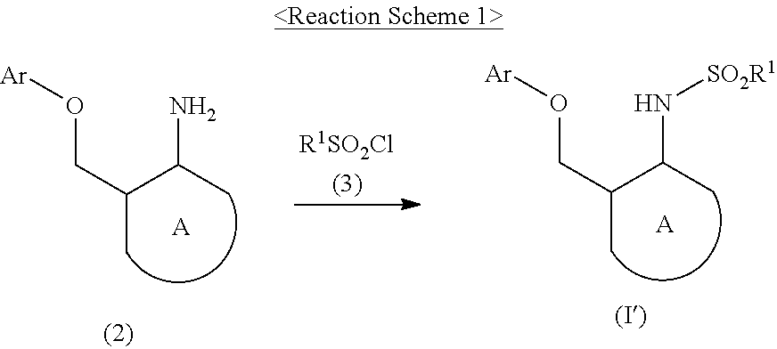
NC(C(C)CO[Ar])C.[A].[R1SO2Cl].N(C(C(C)CO[Ar])C)[SO2R1].[A]
